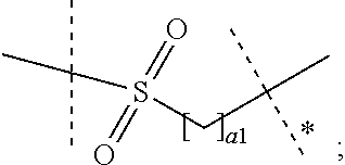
C(CS(C(C)(C)C)(=O)=O)(C)(C)C
